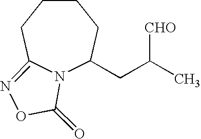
N12C(CC(C)[CHO])CCCCC1=NOC2=O
